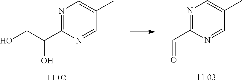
N1=C(C=O)N=CC(C)=C1.N1=C(C(CO)O)N=CC(C)=C1
